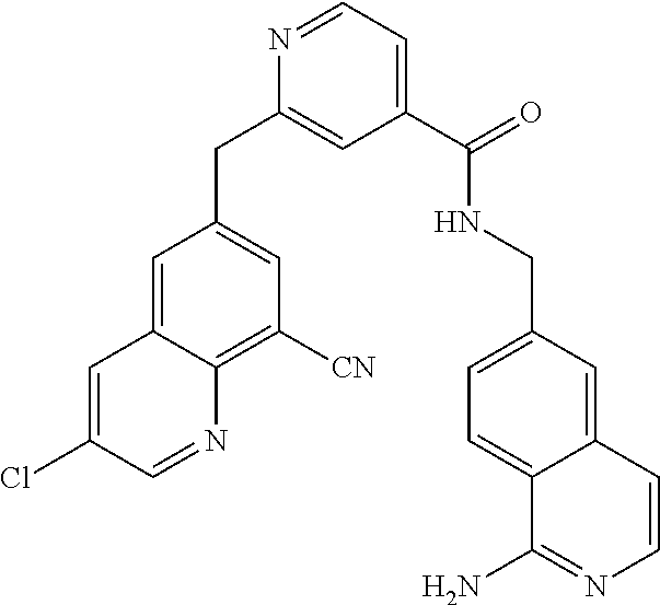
C1=C2C(=C([CN])C=C1CC1=CC(C(=O)NCC3=CC=C4C(=C3)C=CN=C4N)=CC=N1)N=CC(Cl)=C2
